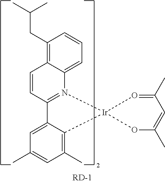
C1=CC2=N(C3=CC=CC(CC(C)C)=C13)[Ir]1(C3=C(C)C=C(C)C=C23)O=C(C)C=C(C)O1
